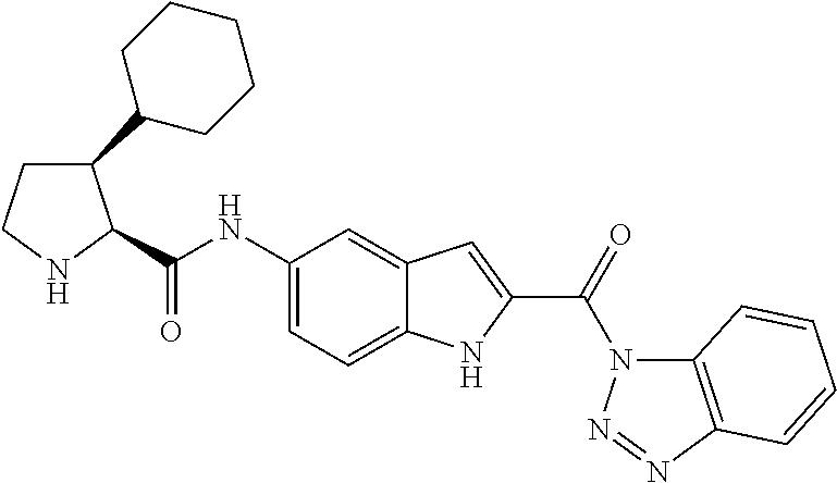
C1CNC(C(NC2=CC=C3C(=C2)C=C(C(=O)N2C4=C(N=N2)C=CC=C4)N3)=O)C1C1CCCCC1
